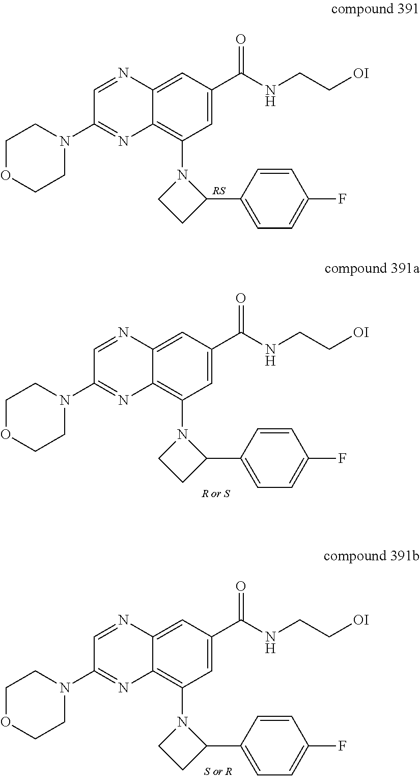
C1OCCN(C2=NC3=C(N4CCC4C4=CC=C(F)C=C4)C=C(C(NCC[OI])=O)C=C3N=C2)C1.C1OCCN(C2=NC3=C(N4CCC4C4=CC=C(F)C=C4)C=C(C(NCC[OI])=O)C=C3N=C2)C1.C1OCCN(C2=NC3=C(N4CCC4C4=CC=C(F)C=C4)C=C(C(NCC[OI])=O)C=C3N=C2)C1
